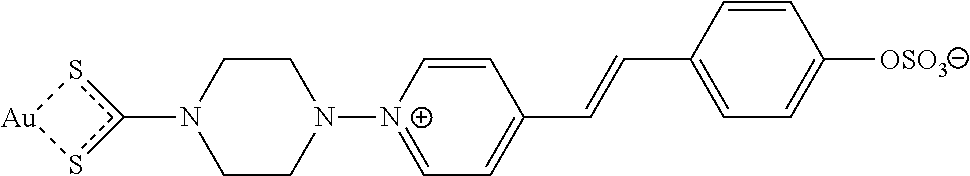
N1(c2s[Au]s2)CCN([N+]2=CC=C(C=CC3=CC=C([OSO3])C=C3)C=C2)CC1
